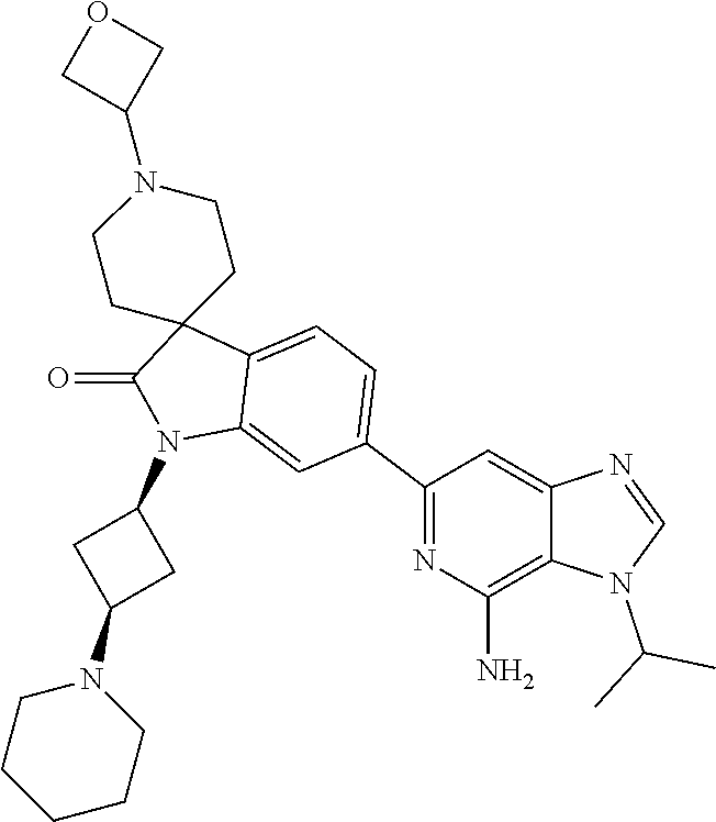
O1CC(N2CCC3(CC2)C(=O)N(C2CC(N4CCCCC4)C2)C2=CC(C4=NC(N)=C5C(=C4)N=CN5C(C)C)=CC=C32)C1
